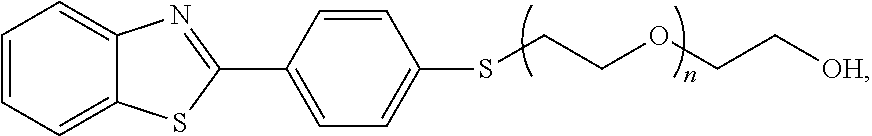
C1=CC=C2C(=C1)N=C(C1=CC=C(SCCOCC[OH])C=C1)S2
